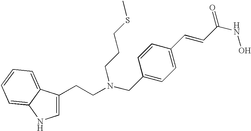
C1=C(CCN(CC2=CC=C(C=CC(NO)=O)C=C2)CCCSC)C2=CC=CC=C2N1
